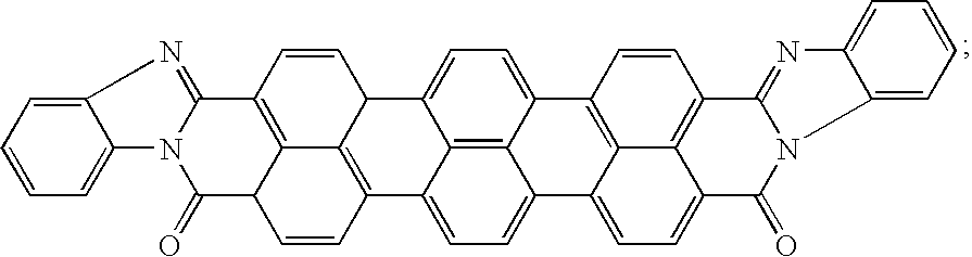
C1(=O)C2C3=C(C=CC4C3=C(C=C2)C2=CC=C3C5=C2C4=CC=C5C2=C4C3=CC=C3C4=C(C=C2)C2=NC4=CC=CC=C4N2C3=O)C2=NC3=CC=CC=C3N12
